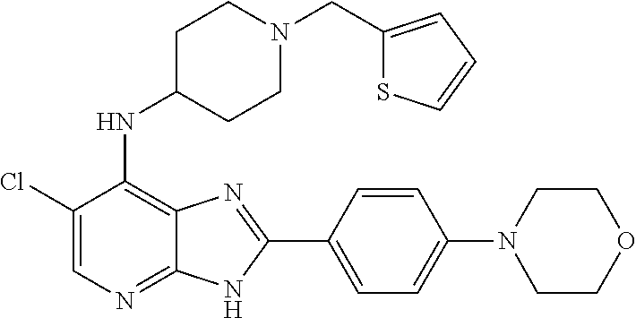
C1(Cl)=CN=C2C(=C1NC1CCN(CC3=CC=CS3)CC1)N=C(C1=CC=C(N3CCOCC3)C=C1)N2
